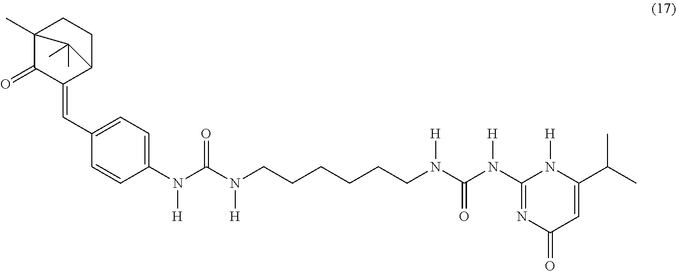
C(C1=CC=C(N(C(N(CCCCCCN(C(N(C2=NC(=O)C=C(C(C)C)N2[H])[H])=O)[H])[H])=O)[H])C=C1)=C1C2CCC(C)(C1=O)C2(C)C
